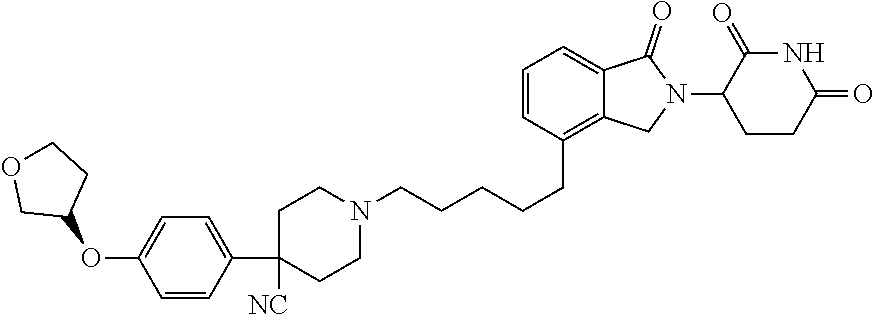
C1=CC(CCCCCN2CCC(C3=CC=C(OC4CCOC4)C=C3)([NC])CC2)=C2C(=C1)C(=O)N(C1C(=O)NC(=O)CC1)C2
